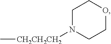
C[CH2CH2CH2]N1CCOCC1
